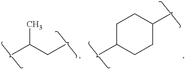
CC(CC)C.CC1CCC(C)CC1
